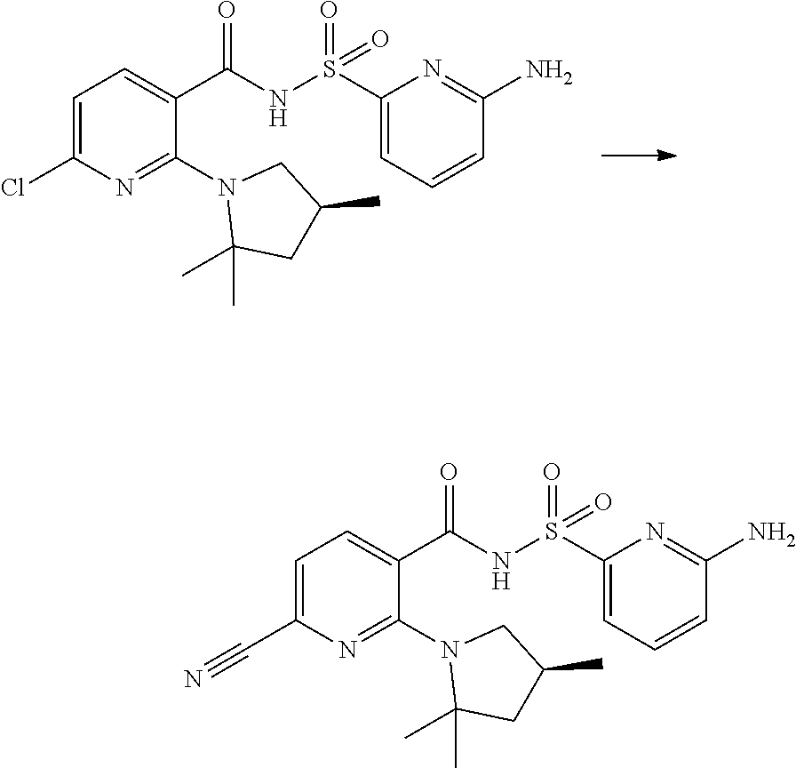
S(NC(C1=CC=C(Cl)N=C1N1C(C)(C)CC(C)C1)=O)(C1=CC=CC(N)=N1)(=O)=O.S(NC(C1=CC=C(C#N)N=C1N1C(C)(C)CC(C)C1)=O)(C1=CC=CC(N)=N1)(=O)=O
